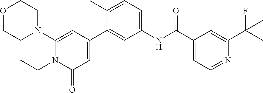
O1CCN(C2=CC(C3=CC(NC(C4=CC=NC(C(C)(F)C)=C4)=O)=CC=C3C)=CC(=O)N2CC)CC1
